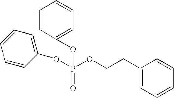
O(P(OCCC1=CC=CC=C1)(=O)OC1=CC=CC=C1)C1=CC=CC=C1
